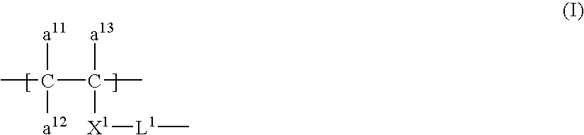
CC(C(C)([a13])[X1][L1]C)([a11])[a12]
